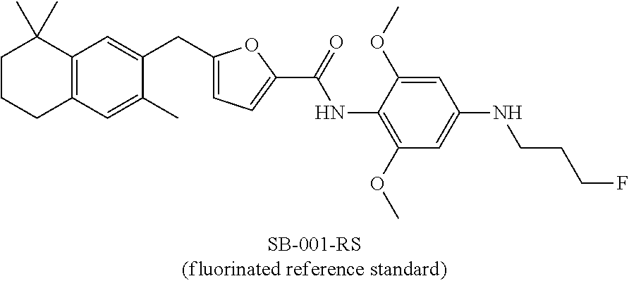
C12=C(C=C(CC3=CC=C(C(NC4=C(OC)C=C(NCCCF)C=C4OC)=O)O3)C(C)=C1)C(C)(C)CCC2
